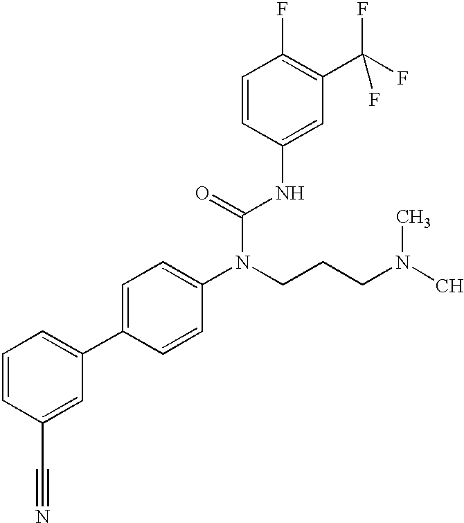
C1=CC(C#N)=CC(C2=CC=C(N(CCCN(C)C)C(=O)NC3=CC(C(F)(F)F)=C(F)C=C3)C=C2)=C1
